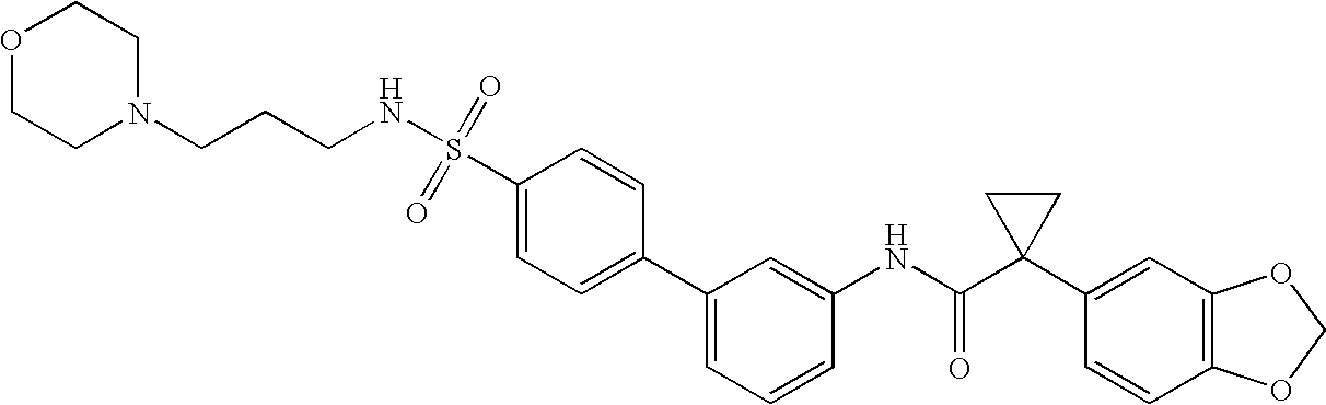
C1(C2=CC=CC(NC(C3(C4=CC5=C(C=C4)OCO5)CC3)=O)=C2)=CC=C(S(=O)(=O)NCCCN2CCOCC2)C=C1
